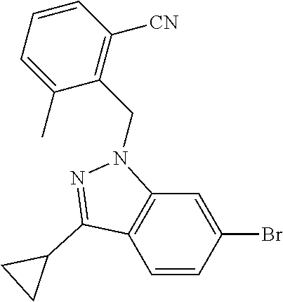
C1=CC(Br)=CC2=C1C(C1CC1)=NN2CC1=C([CN])C=CC=C1C
